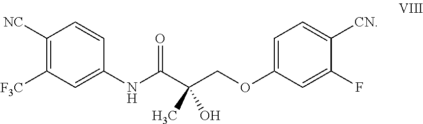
C1([NC])=C([F3C])C=C(NC(C(COC2=CC=C([CN])C(F)=C2)(C)O)=O)C=C1
